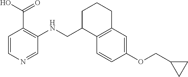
C12=C(C=C(OCC3CC3)C=C1)CCCC2CNC1=C(C(O)=O)C=CN=C1
